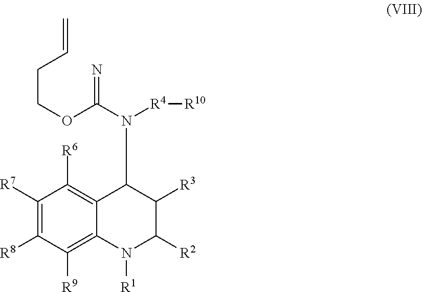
C1([R7])=C([R8])C([R9])=C2C(=C1[R6])C(N([R4][R10])C(=N)OCCC=C)C([R3])C([R2])N2[R1]
